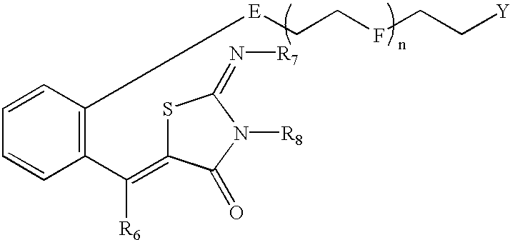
C1=CC([E]CCFCC[Y])=C(C([R6])=C2SC(=N[R7])N([R8])C2=O)C=C1
